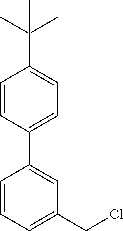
C1(C2=CC(CCl)=CC=C2)=CC=C(C(C)(C)C)C=C1
